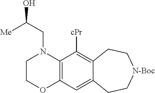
C1COC2=C(N1CC(O)[Me])C([cPr])=C1C(=C2)CC[N-Boc]CC1
